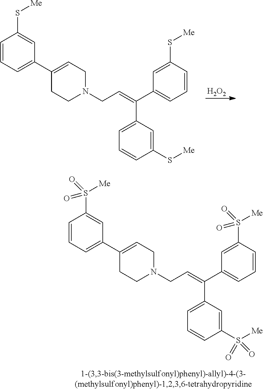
C1=CC=C(C2=CCN(CC=C(C3=CC=CC(S[Me])=C3)C3=CC=CC(S[Me])=C3)CC2)C=C1S[Me].[H2O2].C1=CC=C(C2=CCN(CC=C(C3=CC=CC(S([Me])(=O)=O)=C3)C3=CC=CC(S([Me])(=O)=O)=C3)CC2)C=C1S([Me])(=O)=O
